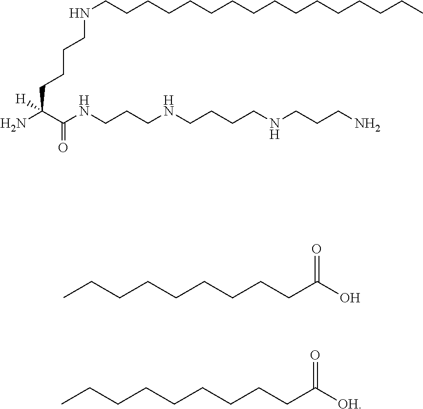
C(CCCCCCC(O)=O)CC.C(CCCCCCC([OH])=O)CC.C(CCCC([H])(N)C(NCCCNCCCCNCCCN)=O)NCCCCCCCCCCCCCCCC
